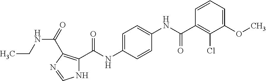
N1C(C(NC2=CC=C(NC(C3=C(Cl)C(OC)=CC=C3)=O)C=C2)=O)=C(C(=O)NCC)N=C1
